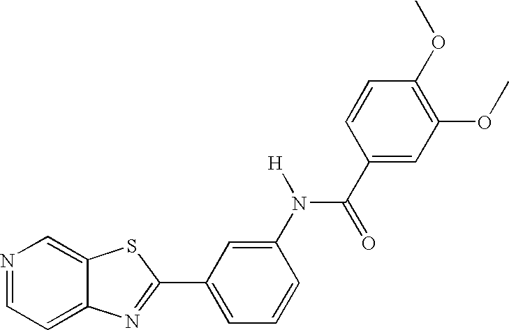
N1=CC=C2C(=C1)SC(C1=CC=CC(N(C(C3=CC(OC)=C(OC)C=C3)=O)[H])=C1)=N2
